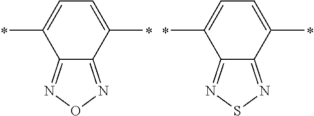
CC1=CC=C(C)C2=NON=C12.CC1=CC=C(C)C2=NSN=C12
